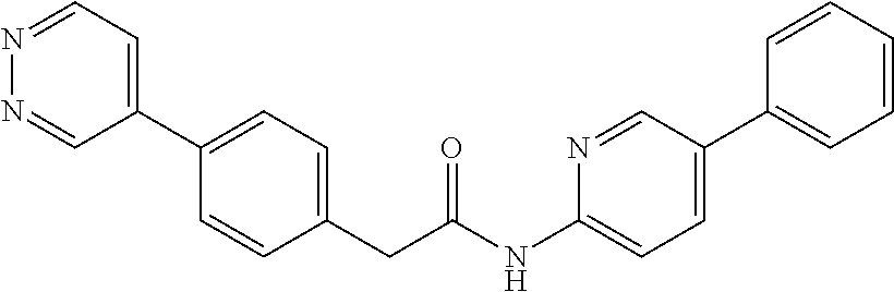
C1(C2=CC=C(CC(NC3=CC=C(C4=CC=CC=C4)C=N3)=O)C=C2)=CC=NN=C1
